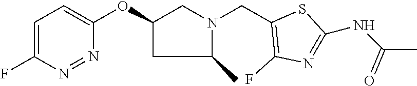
C1=C(F)N=NC(OC2CN(CC3=C(F)N=C(NC(C)=O)S3)C(C)C2)=C1
